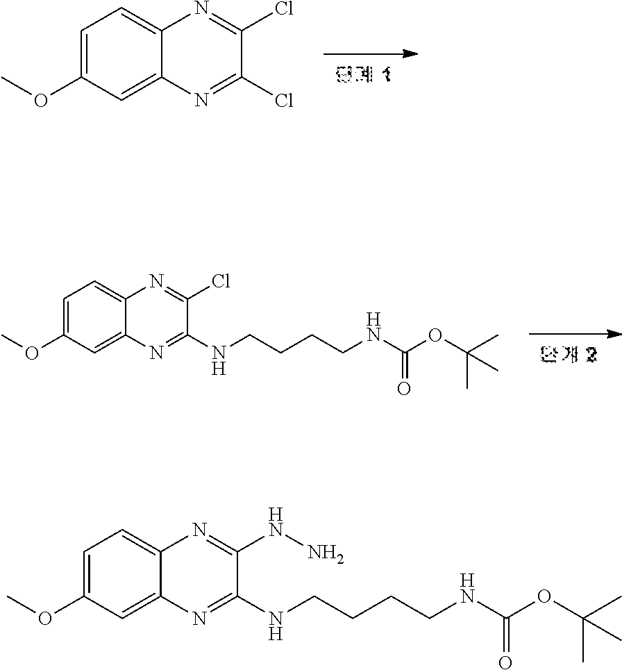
C1=C(OC)C=C2C(=C1)N=C(Cl)C(Cl)=N2.C1=C(OC)C=C2C(=C1)N=C(Cl)C(NCCCCNC(OC(C)(C)C)=O)=N2.C1=C(OC)C=C2C(=C1)N=C(NN)C(NCCCCNC(OC(C)(C)C)=O)=N2
